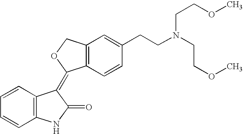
C1=CC=CC2=C1C(=C1C3=C(CO1)C=C(CCN(CCOC)CCOC)C=C3)C(=O)N2
